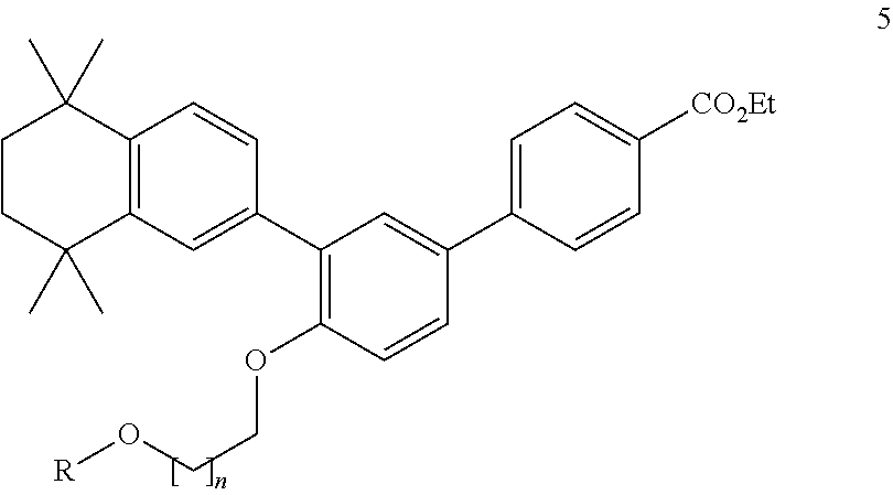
C1(C2=CC3=C(C=C2)C(C)(C)CCC3(C)C)=C(OCCO[R])C=CC(C2=CC=C([CO2Et])C=C2)=C1
